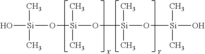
O[Si](O[Si](O[Si](O[Si](O)(C)C)(C)C)(C)C)(C)C
